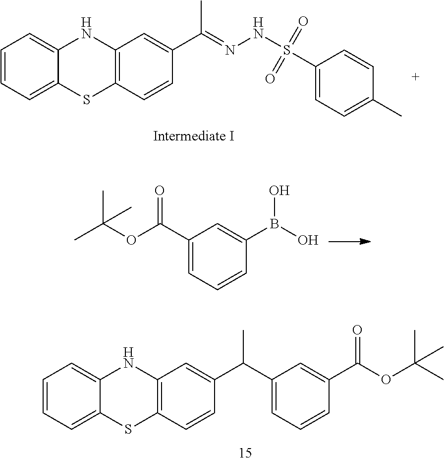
C12=C(NC3=CC=CC=C3S1)C=C(C(C)=NNS(=O)(=O)C1=CC=C(C)C=C1)C=C2.C1=C(C(OC(C)(C)C)=O)C=C(B(O)O)C=C1.C1=CC=C2C(=C1)SC1=C(N2)C=C(C(C2=CC=CC(C(OC(C)(C)C)=O)=C2)C)C=C1
